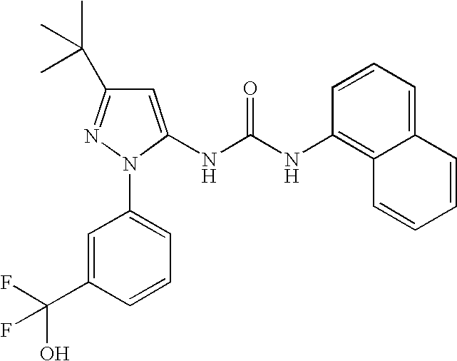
C1=C(NC(NC2=C3C(=CC=C2)C=CC=C3)=O)N(C2=CC=CC(C(O)(F)F)=C2)N=C1C(C)(C)C
